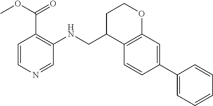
C12=C(C=C(C3=CC=CC=C3)C=C1)OCCC2CNC1=C(C(OC)=O)C=CN=C1
